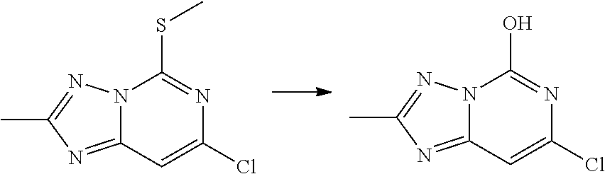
N12C(=NC(C)=N1)C=C(Cl)N=C2SC.N12C(=NC(C)=N1)C=C(Cl)N=C2O
